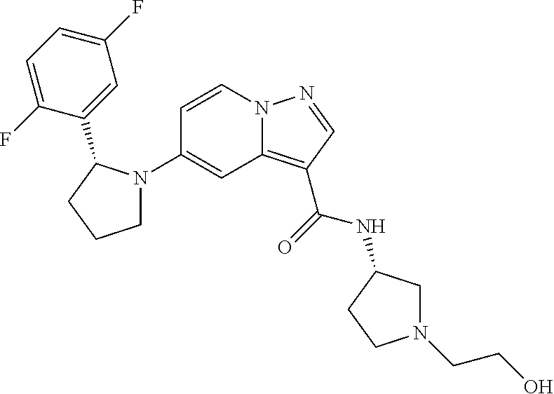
C1(N2CCCC2C2=CC(F)=CC=C2F)=CC2=C(C(=O)NC3CN(CCO)CC3)C=NN2C=C1
